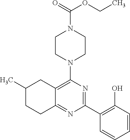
C1(C2=C(O)C=CC=C2)=NC(N2CCN(C(=O)OCC)CC2)=C2C(=N1)CCC(C)C2
